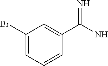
C1(C(N)=N)=CC(Br)=CC=C1
